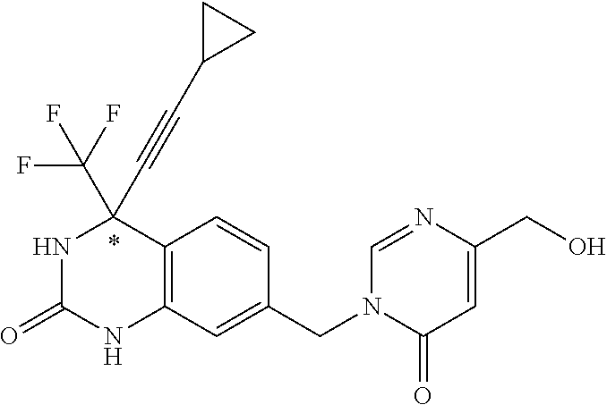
N1C(=O)NC2=C(C1(C#CC1CC1)C(F)(F)F)C=CC(CN1C(=O)C=C(CO)N=C1)=C2
